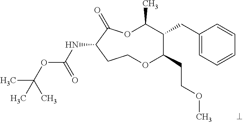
N(C1C(=O)OC(C)C(CC2=CC=CC=C2)C(CCOC)OCC1)C(OC(C)(C)C)=O
